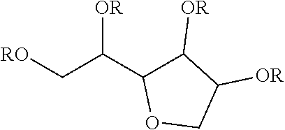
[RO]CC(C1C([OR])C([OR])CO1)[OR]
